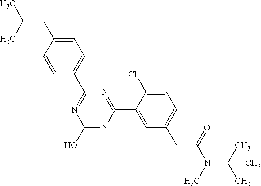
N1=C(C2=CC=C(CC(C)C)C=C2)N=C(C2=CC(CC(N(C(C)(C)C)C)=O)=CC=C2Cl)N=C1O
